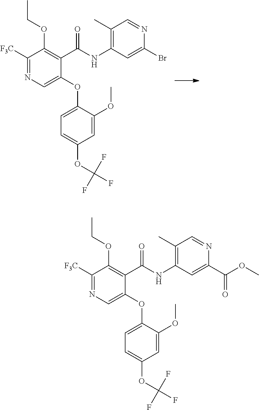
C1([F3C])=NC=C(OC2=CC=C(OC(F)(F)F)C=C2OC)C(C(NC2=C(C)C=NC(Br)=C2)=O)=C1OCC.C1([F3C])=NC=C(OC2=CC=C(OC(F)(F)F)C=C2OC)C(C(NC2=C(C)C=NC(C(OC)=O)=C2)=O)=C1OCC
